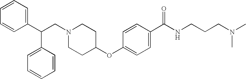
N1(CC(C2=CC=CC=C2)C2=CC=CC=C2)CCC(OC2=CC=C(C(NCCCN(C)C)=O)C=C2)CC1
